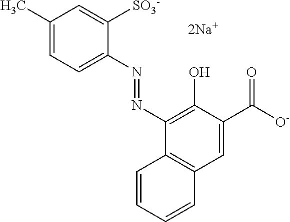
C1=C([SO3-])C(N=NC2=C(O)C(C([O-])=O)=CC3=C2C=CC=C3)=CC=C1C
